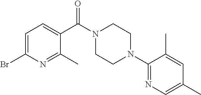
C1(C)=NC(Br)=CC=C1C(N1CCN(C2=NC=C(C)C=C2C)CC1)=O
